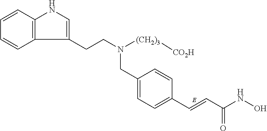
C1=CC2=C(C=C1)C(CCN(CC1=CC=C(C=CC(NO)=O)C=C1)[(CH2)3][CO2H])=CN2
